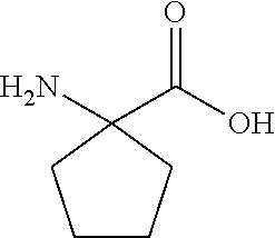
NC1(C(O)=O)CCCC1
